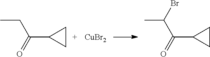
CC(C(C1CC1)=O)Br.CCC(C1CC1)=O.[CuBr2]
